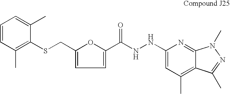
S(CC1=CC=C(C(NNC2=CC(C)=C3C(=N2)N(C)N=C3C)=O)O1)C1=C(C)C=CC=C1C
